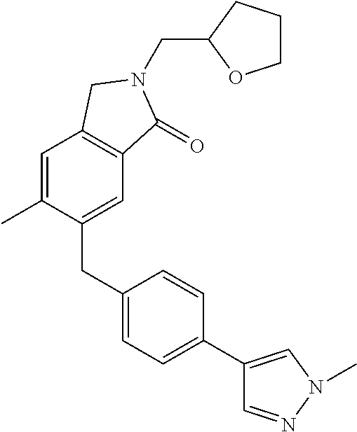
C(C1OCCC1)N1C(=O)C2=C(C=C(C)C(CC3=CC=C(C4=CN(C)N=C4)C=C3)=C2)C1
